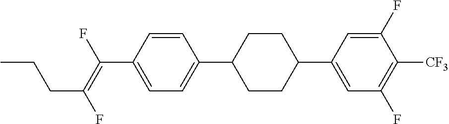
C1=CC(C(=C(F)CCC)F)=CC=C1C1CCC(C2=CC(F)=C([CF3])C(F)=C2)CC1
